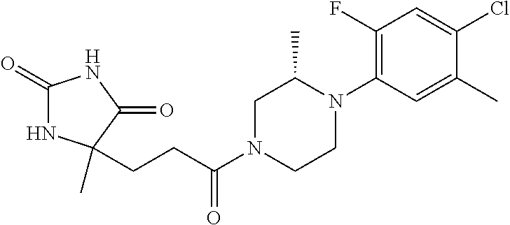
C1(=O)NC(C)(CCC(N2CCN(C3=C(F)C=C(Cl)C(C)=C3)C(C)C2)=O)C(=O)N1
